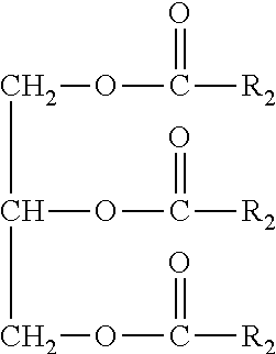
C(C(COC([R2])=O)OC([R2])=O)OC([R2])=O
